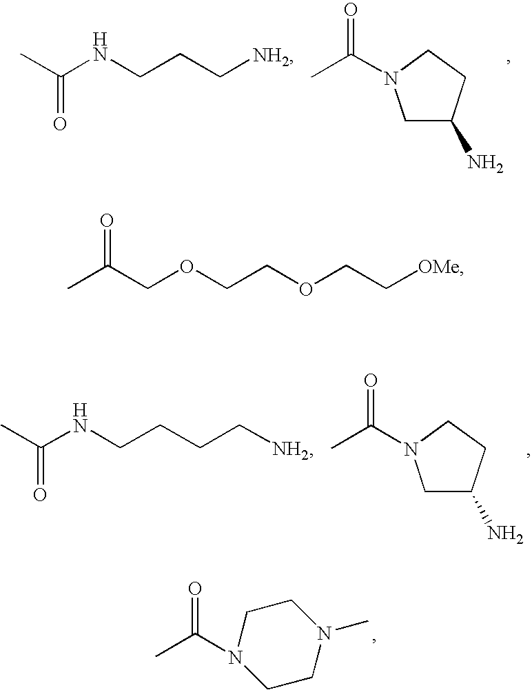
C(NCCC[NH2])(C)=O.CC(=O)N1CC(N)CC1.C(NCCCC[NH2])(C)=O.CC(=O)N1CC(N)CC1.C1N(C(C)=O)CCN(C)C1.CC(COCCOCC[OMe])=O
